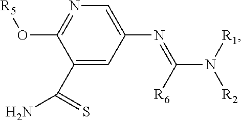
C1(C(N)=S)=CC(N=C([R6])N([R1])[R2])=CN=C1O[R5]
